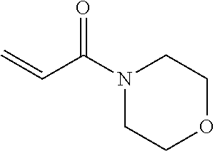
N1(C(C=C)=O)CCOCC1
